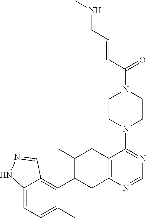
C12=CC=C(C)C(C3CC4=C(CC3C)C(N3CCN(C(C=CCNC)=O)CC3)=NC=N4)=C1C=NN2
